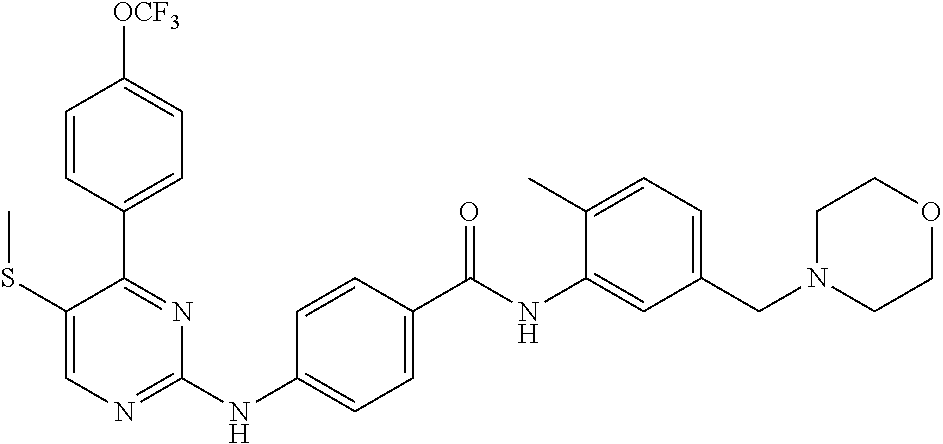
C1=CC(C2=NC(NC3=CC=C(C(NC4=CC(CN5CCOCC5)=CC=C4C)=O)C=C3)=NC=C2SC)=CC=C1[OCF3]
